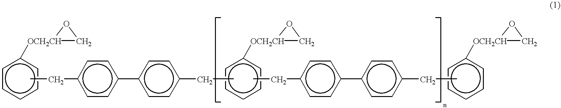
c1ccccc1[OCH2CH]1CO1.CCc1ccc(-c2ccc(CC)cc2)cc1.c1ccccc1[OCH2CH]1CO1.CCc1ccc(-c2ccc(CC)cc2)cc1.c1ccccc1[OCH2CH]1CO1
